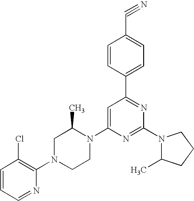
C1=CC=NC(N2CCN(C3=CC(C4=CC=C(C#N)C=C4)=NC(N4C(C)CCC4)=N3)C(C)C2)=C1Cl
